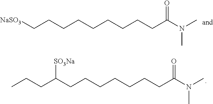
C(CCCCCCCCC(N(C)C)=O)[NaSO3].C(C(CCCCCCCC(N(C)C)=O)[SO3Na])CC
